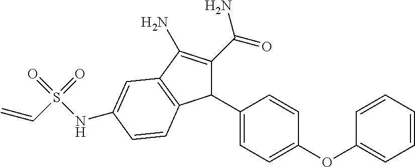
C1=CC=CC=C1OC1=CC=C(C2C(C(=O)N)=C(N)C3=C2C=CC(NS(=O)(=O)C=C)=C3)C=C1
